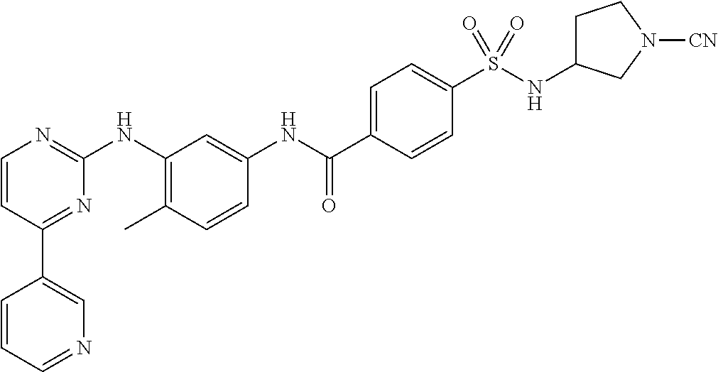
C1(C2=CN=CC=C2)=NC(NC2=C(C)C=CC(NC(C3=CC=C(S(NC4CCN([CN])C4)(=O)=O)C=C3)=O)=C2)=NC=C1
